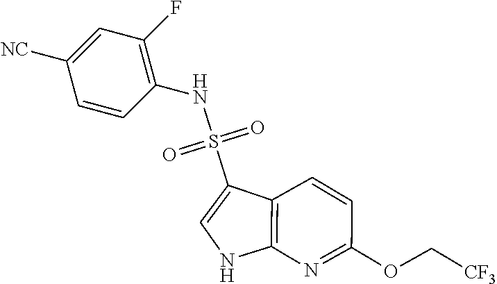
N(S(=O)(=O)C1=CNC2=C1C=CC(OC[CF3])=N2)C1=C(F)C=C([NC])C=C1
